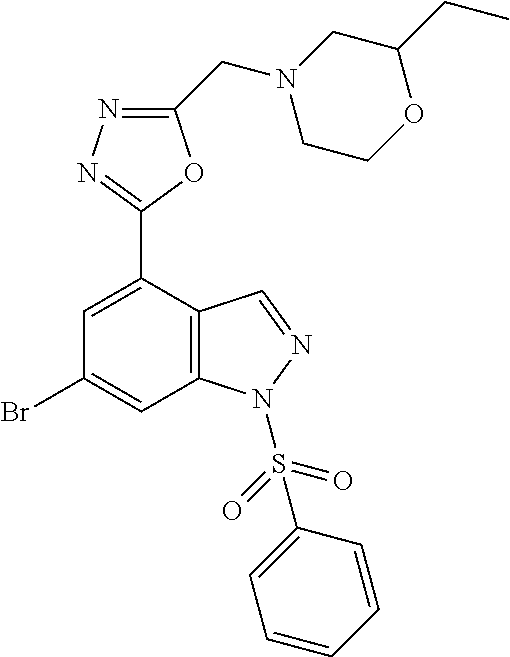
C1(CC)CN(CC2=NN=C(C3=CC(Br)=CC4=C3C=NN4S(C3=CC=CC=C3)(=O)=O)O2)CCO1
